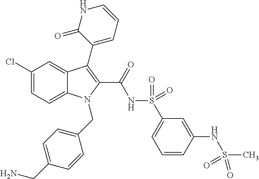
C1(Cl)=CC=C2C(=C1)C(C1=CC=CNC1=O)=C(C(=O)NS(=O)(=O)C1=CC=CC(NS(C)(=O)=O)=C1)N2CC1=CC=C(CN)C=C1
